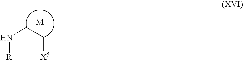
N([R])CC[X5]
